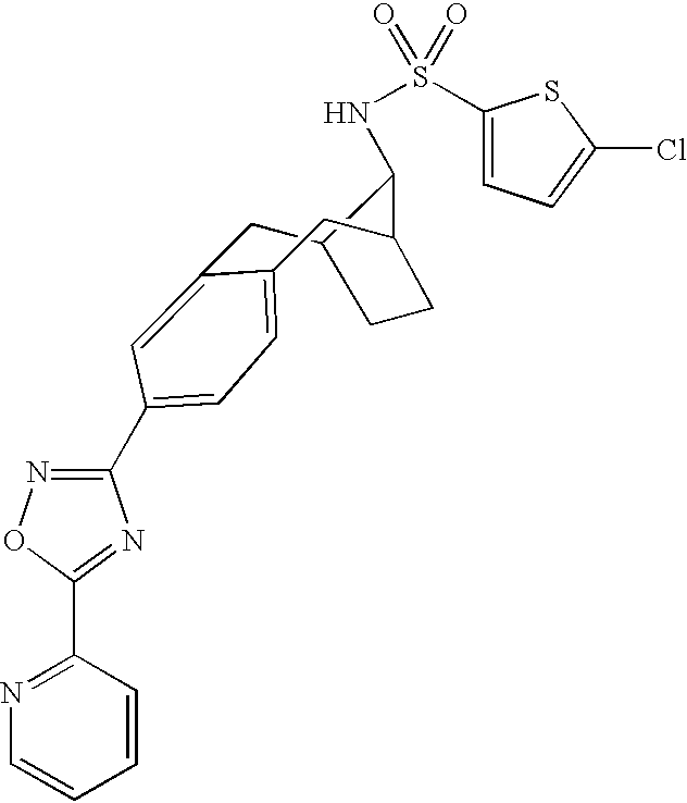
C1=C2C(=CC(C3=NOC(C4=NC=CC=C4)=N3)=C1)CC1CCC(C1NS(C1=CC=C(Cl)S1)(=O)=O)C2
